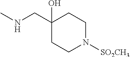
C1N([SO2CH3])CCC(O)(CNC)C1
